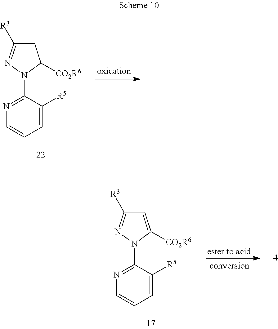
C1=C([R5])C(N2C([CO2R6])CC([R3])=N2)=NC=C1.C1=C([R5])C(N2C([CO2R6])=CC([R3])=N2)=NC=C1
